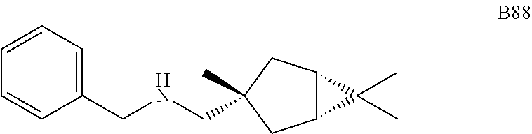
C1(CNCC2(C)CC3C(C2)C3(C)C)=CC=CC=C1
